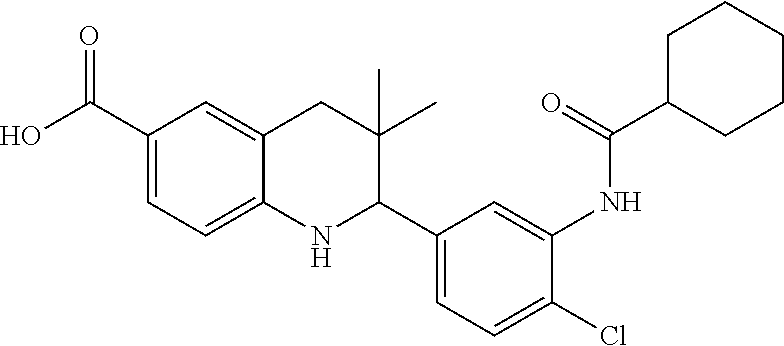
OC(C1=CC=C2C(=C1)CC(C)(C)C(C1=CC=C(Cl)C(NC(C3CCCCC3)=O)=C1)N2)=O
